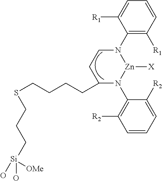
C1(N2CCC(CCCCSCCC[Si](O)(O)[OMe])N(C3=C([R2])C=CC=C3[R2])[Zn]2[X])=C([R1])C=CC=C1[R1]
